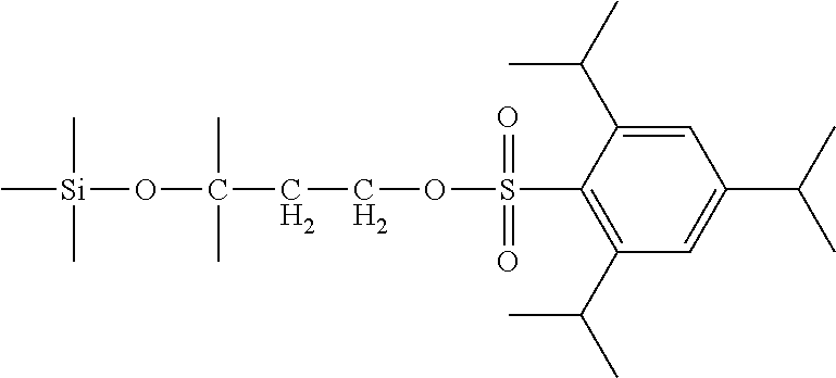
C1=C(C(C)C)C(S(OCCC(O[Si](C)(C)C)(C)C)(=O)=O)=C(C(C)C)C=C1C(C)C
